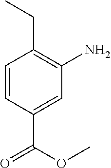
C1=CC(C(=O)OC)=CC(N)=C1CC
